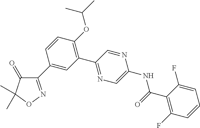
C1(C2=CC(C3=NC=C(NC(C4=C(F)C=CC=C4F)=O)N=C3)=C(OC(C)C)C=C2)=NOC(C)(C)C1=O
